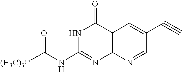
N1C(NC([(H3C)3C])=O)=NC2=C(C1=O)C=C(C#C)C=N2
